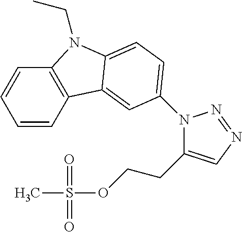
C1=CC2=C(C=C1)N(CC)C1=CC=C(N3C(CCOS(C)(=O)=O)=CN=N3)C=C21
